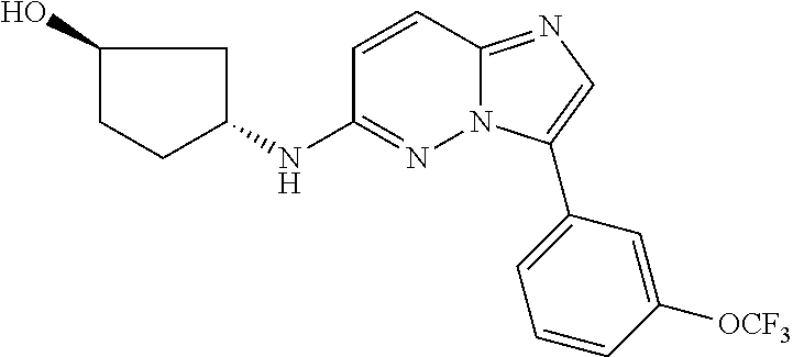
C1(O)CCC(NC2=NN3C(=NC=C3C3=CC=CC([OCF3])=C3)C=C2)C1
